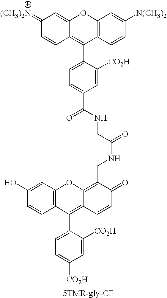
C12=C(C=CC([N(CH3)2])=C1)C(C1=CC=C(C(=O)NCC(NCC3=C4C(=C(C5=CC=C([CO2H])C=C5[CO2H])C5=C(O4)C=C(O)C=C5)C=CC3=O)=O)C=C1[CO2H])=C1C(=CC(=[(CH3)2N])C=C1)O2
